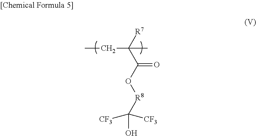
CCC([R7])(C(=O)O[R8]C(O)([CF3])[CF3])C
